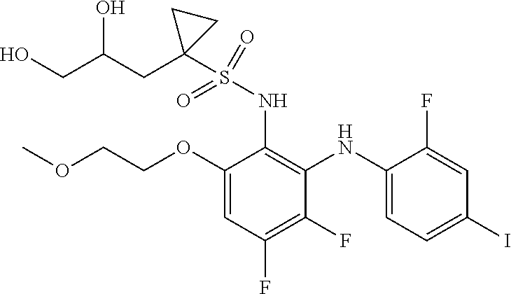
C1(OCCOC)=CC(F)=C(F)C(NC2=CC=C(I)C=C2F)=C1NS(=O)(=O)C1(CC(CO)O)CC1
